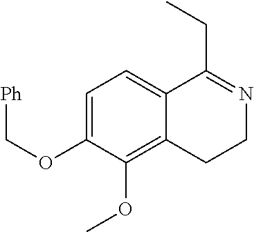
C1=C(OC[Ph])C(OC)=C2C(=C1)C(CC)=NCC2
